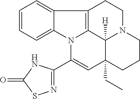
C1=CC=C2C(=C1)C1=C3N2C(C2=NSC(=O)N2)=CC2(CC)C3([H])N(CC1)CCC2
